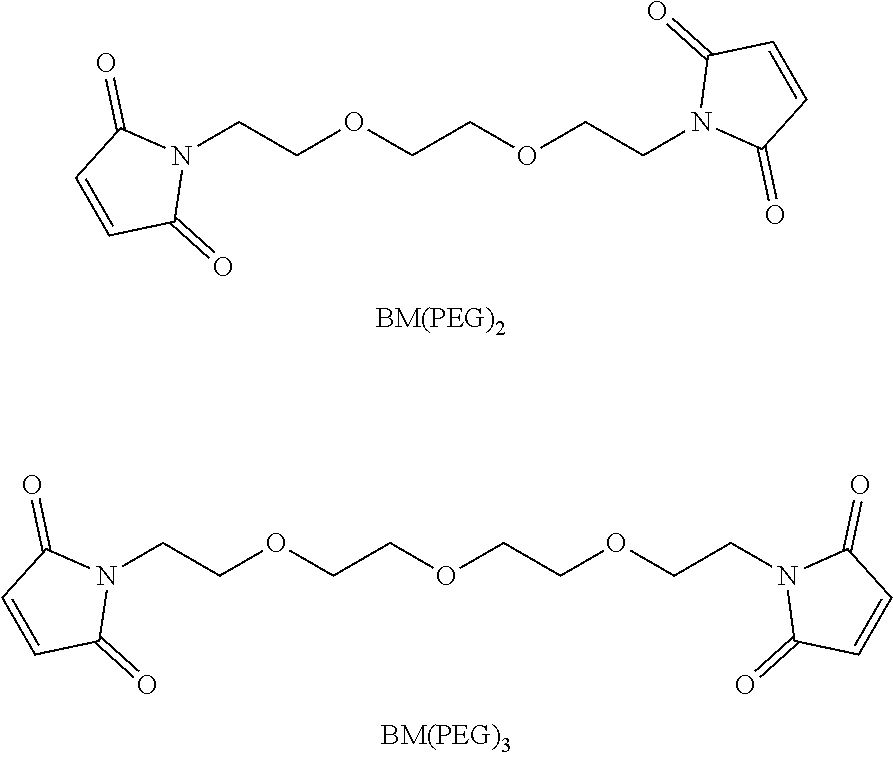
N1(CCOCCOCCN2C(=O)C=CC2=O)C(=O)C=CC1=O.N1(CCOCCOCCOCCN2C(=O)C=CC2=O)C(=O)C=CC1=O
